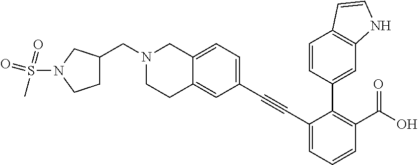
C1(C#CC2=CC=CC(C(O)=O)=C2C2=CC3=C(C=C2)C=CN3)=CC=C2C(=C1)CCN(CC1CCN(S(=O)(C)=O)C1)C2
